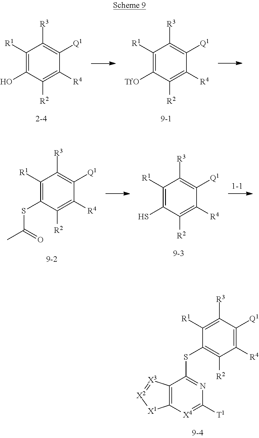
C1([R1])=C([R3])C([Q1])=C([R4])C([R2])=C1SC1=NC([T1])=[X4]C2=C1[X3]=[X2][X1]2.C1([R1])=C([TfO])C([R2])=C([R4])C([Q1])=C1[R3].C1([R1])=C(O)C([R2])=C([R4])C([Q1])=C1[R3].C1([R1])=C(S)C([R2])=C([R4])C([Q1])=C1[R3].C1([R1])=C(SC(C)=O)C([R2])=C([R4])C([Q1])=C1[R3]
